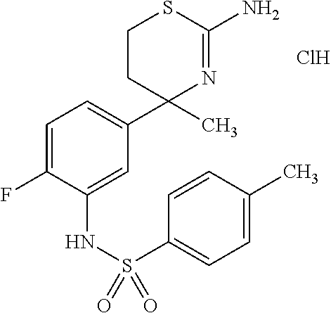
C1(C2=CC=C(F)C(NS(C3=CC=C(C)C=C3)(=O)=O)=C2)(C)N=C(N)SCC1.Cl
